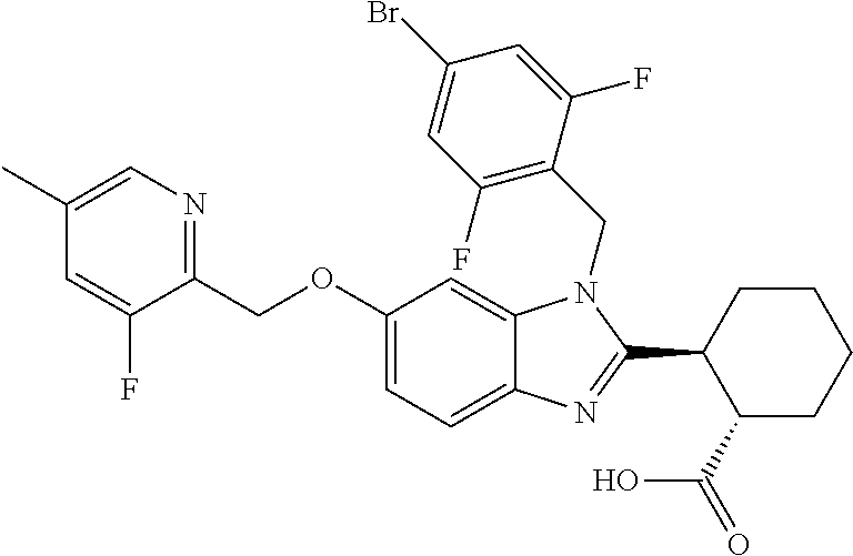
C1(OCC2=NC=C(C)C=C2F)=CC=C2C(=C1)N(CC1=C(F)C=C(Br)C=C1F)C(C1C(C(O)=O)CCCC1)=N2
